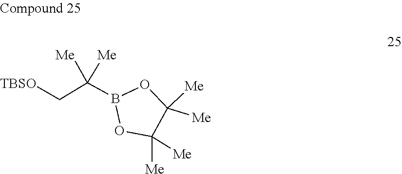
C1([Me])([Me])C([Me])([Me])OB(C(C[TBSO])([Me])[Me])O1
